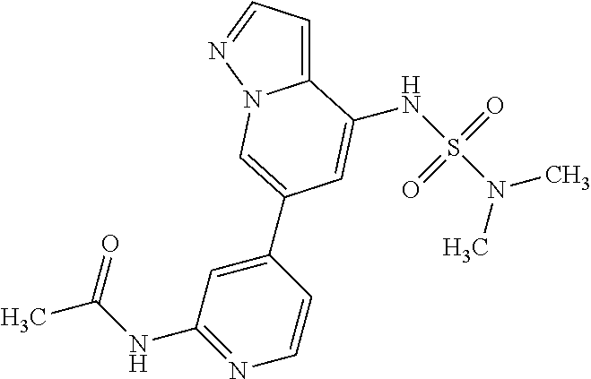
C1(NC(C)=O)=NC=CC(C2=CN3C(=CC=N3)C(NS(N(C)C)(=O)=O)=C2)=C1
